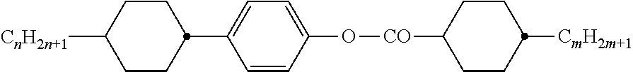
[CnH2n+1]C1CCC(C2=CC=C(O[CO]C3CCC([CmH2m+1])CC3)C=C2)CC1
